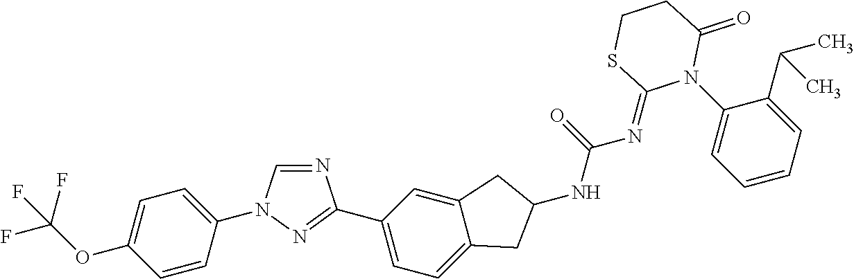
C1=CC(N2C=NC(C3=CC=C4C(=C3)CC(NC(=O)N=C3N(C5=CC=CC=C5C(C)C)C(=O)CCS3)C4)=N2)=CC=C1OC(F)(F)F
